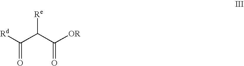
[Rd]C(C(C([OR])=O)[Re])=O
